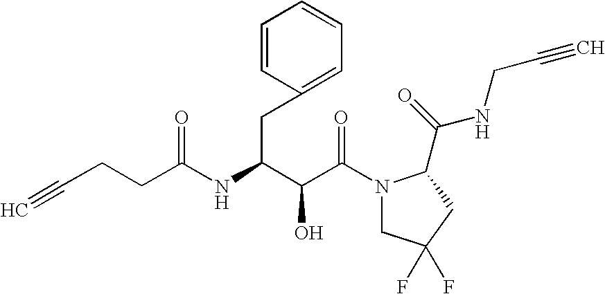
C(C(N1CC(F)(F)CC1C(NCC#C)=O)=O)(O)C(CC1=CC=CC=C1)NC(=O)CCC#C
